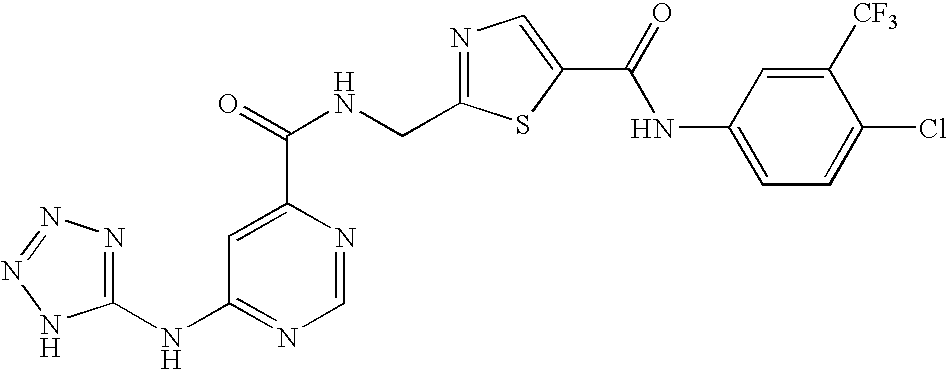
N1=C(CNC(=O)C2=CC(NC3=NN=NN3)=NC=N2)SC(C(=O)NC2=CC=C(Cl)C([CF3])=C2)=C1
